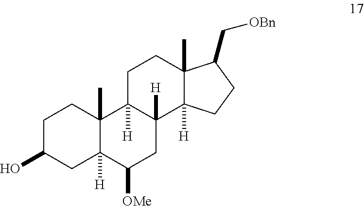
C1C(O)CC2([H])C(C)(C1)C1([H])C([H])(CC2[OMe])C2([H])C(C)(CC1)C(C[OBn])CC2
